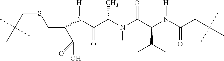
C(SCC(C(O)=O)N(C(C(N(C(C(N(C(CC(C)(C)C)=O)[H])C(C)C)=O)[H])C)=O)[H])C(C)(C)C
